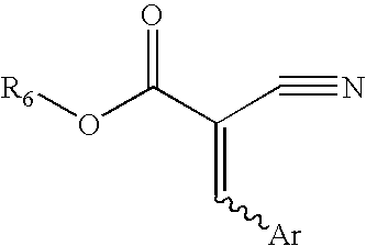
[R6]OC(C(C#N)=C[Ar])=O
